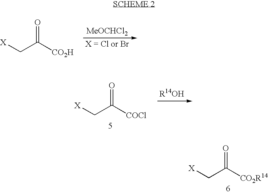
O=C([CO2H])C[X].[MeOCHCl2].O=C([COCl])C[X].[R14OH].O=C([CO2R14])C[X]
